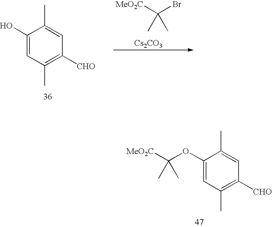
[MeO2C]C(C)(Br)C.[Cs2CO3].C1(O)=CC(C)=C([CHO])C=C1C.C1(OC(C)([MeO2C])C)=CC(C)=C([CHO])C=C1C
